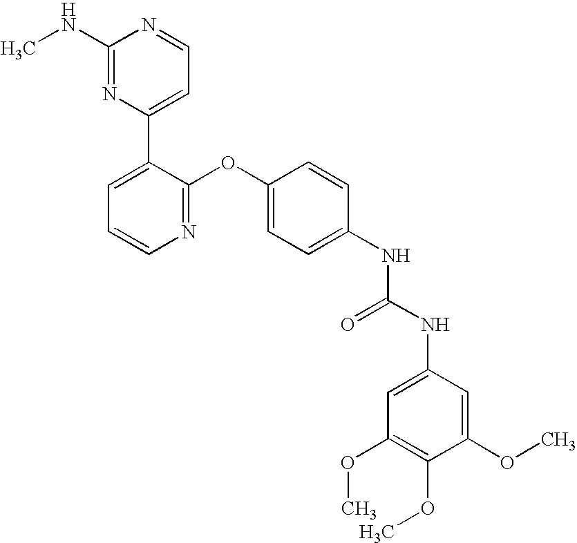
C1(NC)=NC(C2=CC=CN=C2OC2=CC=C(NC(NC3=CC(OC)=C(OC)C(OC)=C3)=O)C=C2)=CC=N1
